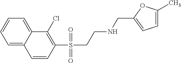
C1=C2C(=CC=C1)C(Cl)=C(S(CCNCC1=CC=C(C)O1)(=O)=O)C=C2
